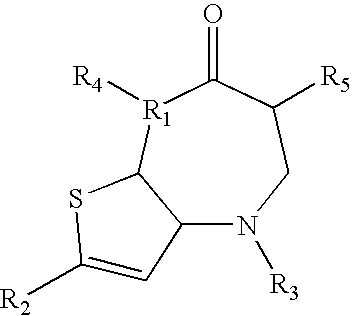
N1([R3])CC([R5])C(=O)[R1]([R4])C2C1C=C([R2])S2
